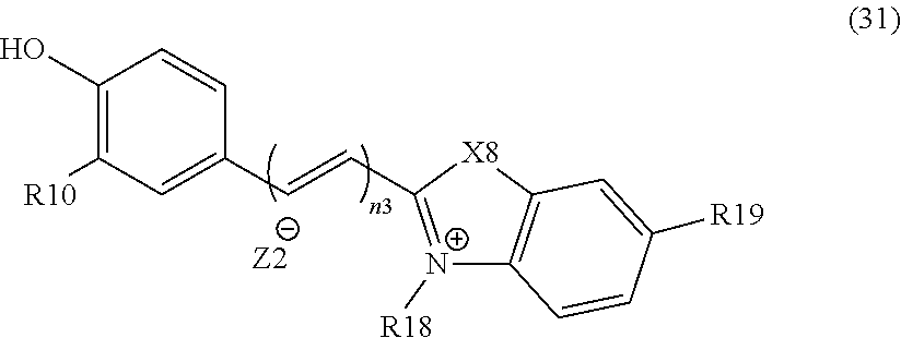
C1(O)=C([R10])C=C([C-]=CC2=[N+]([R18])C3=C([X8]2)C=C([R19])C=C3)C=C1
